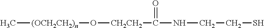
[(OCH2CH2)n](C)O[CH2CH2]C(NCCS)=O
